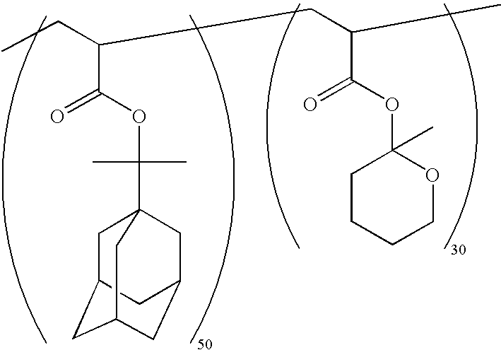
C1C2CC3CC(CC1(C(OC(C(CC)CC(C(OC1(C)CCCCO1)=O)C)=O)(C)C)C3)C2
